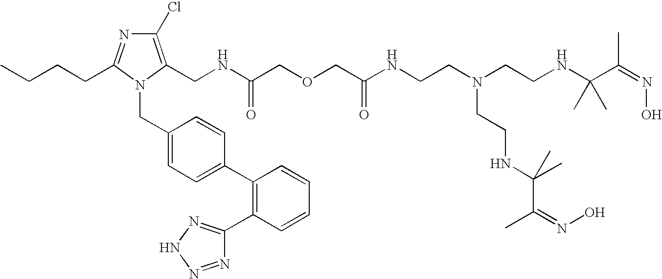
CCCCC1=NC(Cl)=C(CNC(COCC(NCCN(CCNC(C(=NO)C)(C)C)CCNC(C(=NO)C)(C)C)=O)=O)N1CC1=CC=C(C2=C(C3=NNN=N3)C=CC=C2)C=C1
